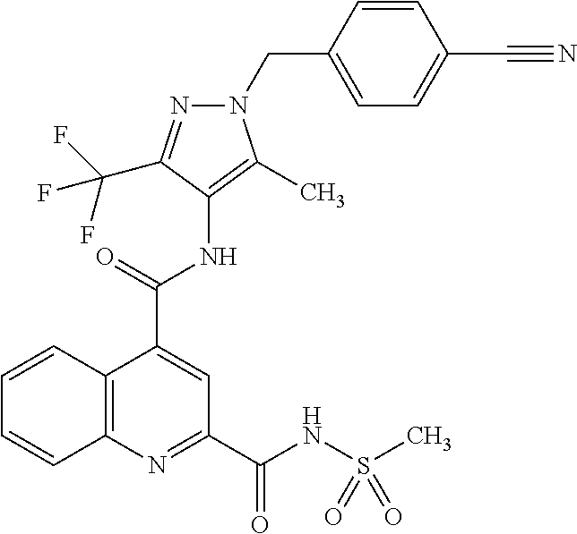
C12=C(N=C(C(=O)NS(C)(=O)=O)C=C1C(=O)NC1=C(C)N(CC3=CC=C(C#N)C=C3)N=C1C(F)(F)F)C=CC=C2
